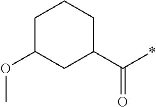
C1(C(*)=O)CCCC(OC)C1
